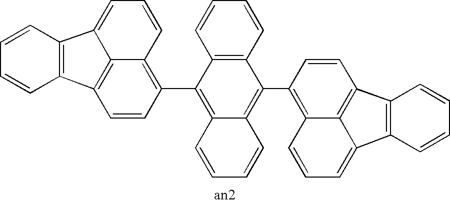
C1=CC(C2=C3C(=C(C4=C5C=CC=C6C5=C(C=C4)C4=C6C=CC=C4)C4=C2C=CC=C4)C=CC=C3)=C2C3=C1C1=C(C3=CC=C2)C=CC=C1
